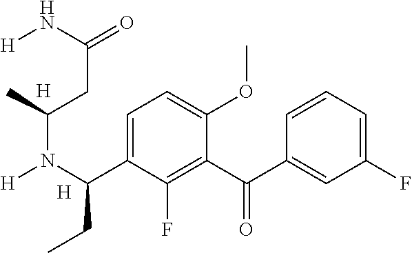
[H].C1=C(C(N([H])C(CC(N[H])=O)C)CC)C(F)=C(C(=O)C2=CC(F)=CC=C2)C(OC)=C1.[H]
